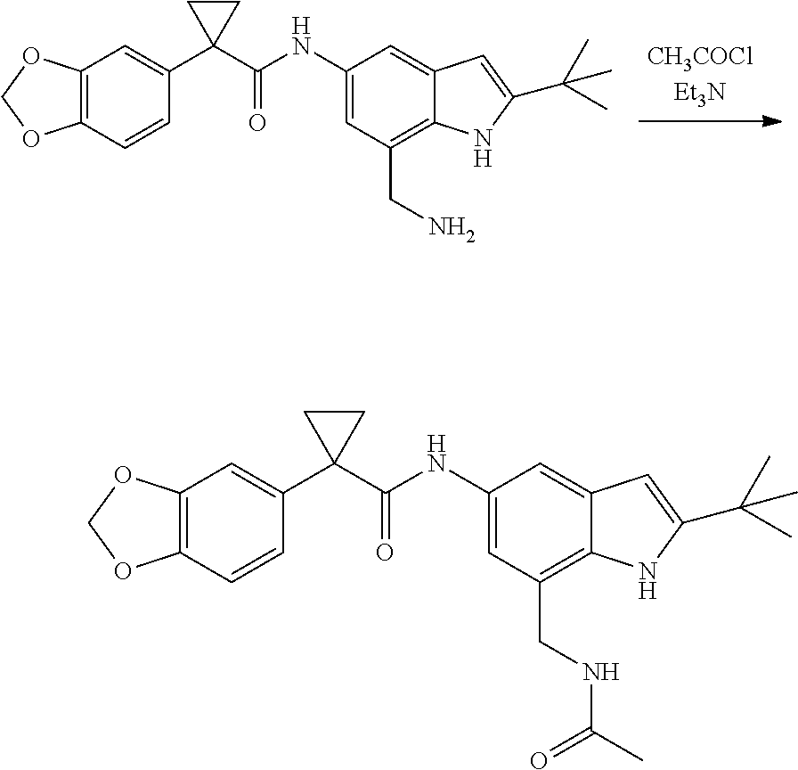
C12=C(C=CC(C3(C(NC4=CC(CN)=C5C(=C4)C=C(C(C)(C)C)N5)=O)CC3)=C1)OCO2.C12=C(C=CC(C3(C(NC4=CC(CNC(C)=O)=C5C(=C4)C=C(C(C)(C)C)N5)=O)CC3)=C1)OCO2
